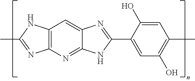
C12=C(N=C3C(=C1)N=C(C1=CC(O)=C(C)C=C1O)N3)N=C(C)N2
